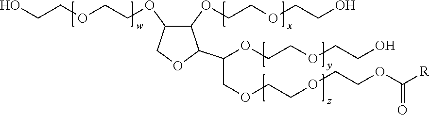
C1(OCCOCCO)C(OCCOCCO)COC1C(OCCOCCO)COCCOCCOC([R])=O
